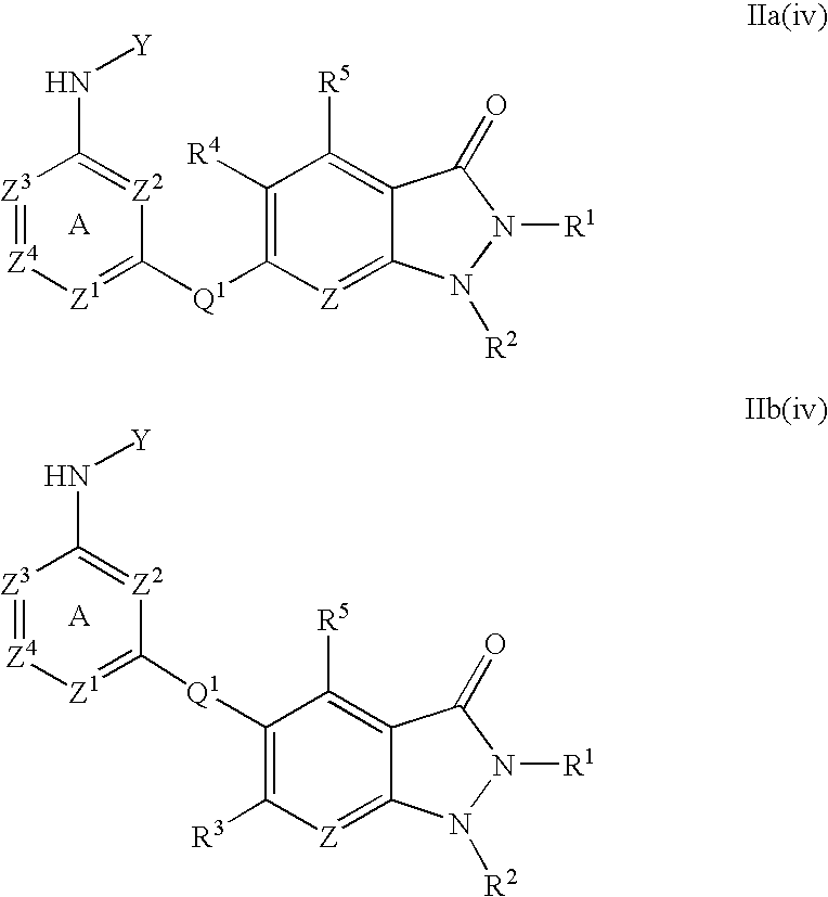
C1([Q1]C2=[Z1][Z4]=[Z3]C(N[Y])=[Z2]2)=C([R3])[Z]=C2C(=C1[R5])C(=O)N([R1])N2[R2].C1([R4])=C([Q1]C2=[Z1][Z4]=[Z3]C(N[Y])=[Z2]2)[Z]=C2C(=C1[R5])C(=O)N([R1])N2[R2]
